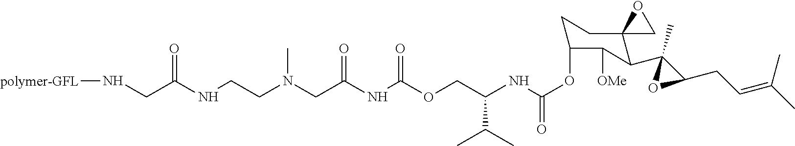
O=C(NCCN(CC(NC(OCC(NC(OC1CCC2(C(C3(C)C(CC=C(C)C)O3)C1[OMe])CO2)=O)C(C)C)=O)=O)C)CN[polymer-GFL]
